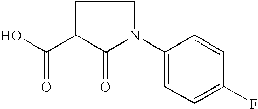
OC(C1C(=O)N(C2=CC=C(F)C=C2)CC1)=O
